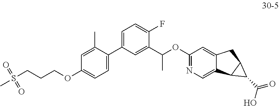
C1(OCCCS(C)(=O)=O)=CC=C(C2=CC=C(F)C(C(OC3=NC=C4C(=C3)CC3C4C3C(=O)O)C)=C2)C(C)=C1
